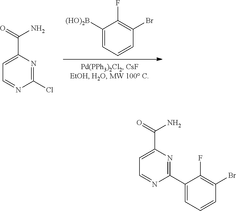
C1([(HO)2B])=CC=CC(Br)=C1F.C1=NC(Cl)=NC(C(=O)N)=C1.C1=NC(C2=CC=CC(Br)=C2F)=NC(C(=O)N)=C1
